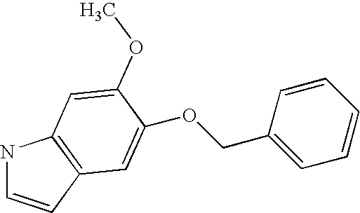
N1C=CC2=C1C=C(OC)C(OCC1=CC=CC=C1)=C2
